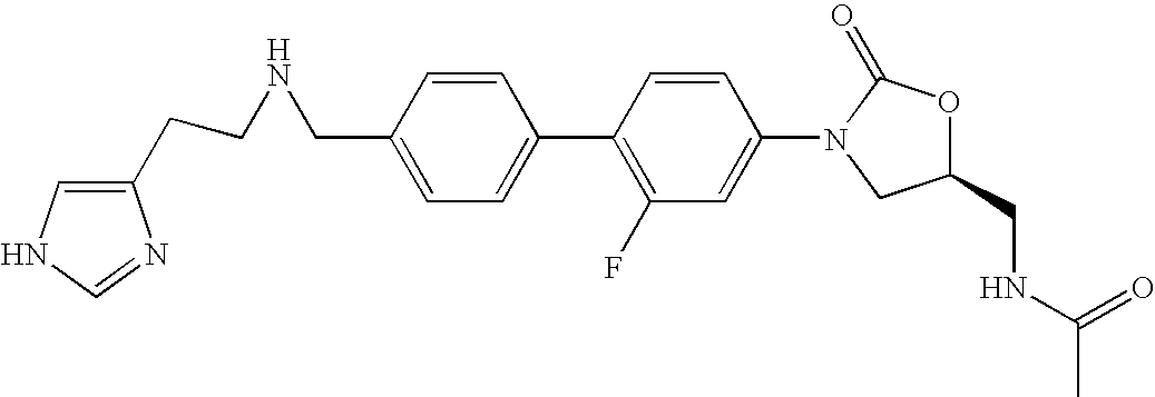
C1=C(CNCCC2=CNC=N2)C=CC(C2=C(F)C=C(N3CC(CNC(C)=O)OC3=O)C=C2)=C1
